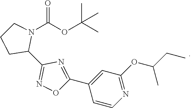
C1(C2=NOC(C3=CC(OC(CC)C)=NC=C3)=N2)N(C(OC(C)(C)C)=O)CCC1
